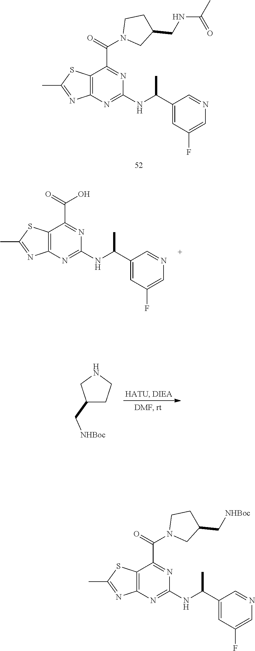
C12=C(N=C(NC(C3=CC(F)=CN=C3)C)N=C1C(=O)N1CC(CNC(C)=O)CC1)N=C(C)S2.C12=C(N=C(NC(C3=CC(F)=CN=C3)C)N=C1C(=O)O)N=C(C)S2.C1(C[NHBoc])CCNC1.C12=C(N=C(NC(C3=CC(F)=CN=C3)C)N=C1C(=O)N1CC(C[NHBoc])CC1)N=C(C)S2
